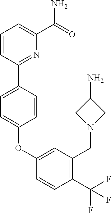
O(C1=CC=C(C2=NC(C(N)=O)=CC=C2)C=C1)C1=CC(CN2CC(N)C2)=C(C(F)(F)F)C=C1
